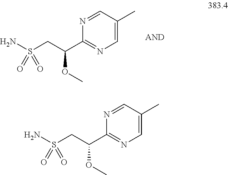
S(CC(C1=NC=C(C)C=N1)OC)(N)(=O)=O.S(CC(C1=NC=C(C)C=N1)OC)(N)(=O)=O
